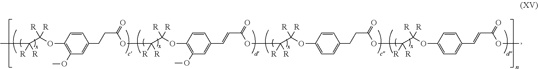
O(C1=C(OC)C=C(CCC(=O)OC(C(OC2=C(OC)C=C(C=CC(=O)OC(C(OC3=CC=C(CCC(=O)OC(C(OC4=CC=C(C=CC(=O)OC)C=C4)([R])[R])([R])[R])C=C3)([R])[R])([R])[R])C=C2)([R])[R])([R])[R])C=C1)C(C(C)([R])[R])([R])[R]
